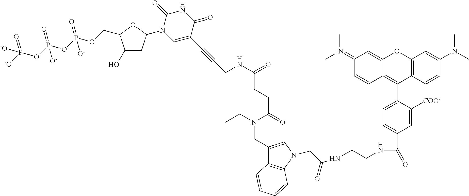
C12=C(C=CC(N(C)C)=C1)C(C1=CC=C(C(NCCNC(CN3C4=C(C(CN(C(CCC(NCC#CC5=CN(C6CC(O)C(COP(OP(OP([-O])(=O)[-O])(=O)[O-])([O-])=O)O6)C(=O)NC5=O)=O)=O)CC)=C3)C=CC=C4)=O)=O)C=C1[COO-])=C1C(=CC(=[N+](C)C)C=C1)O2
